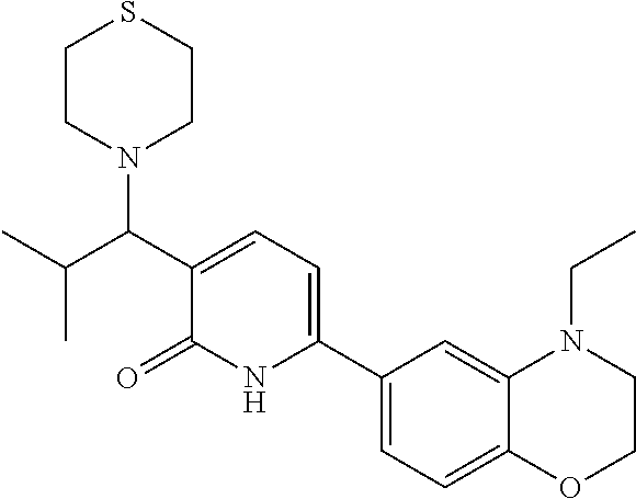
C1(C2=CC=C(C(C(C)C)N3CCSCC3)C(=O)N2)=CC=C2C(=C1)N(CC)CCO2
